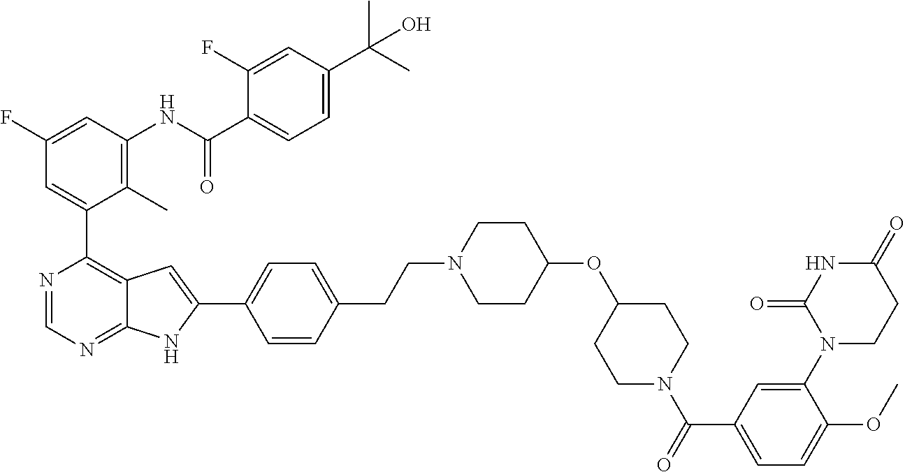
O(C1CCN(CCC2=CC=C(C3=CC4=C(C5=CC(F)=CC(NC(=O)C6=CC=C(C(C)(O)C)C=C6F)=C5C)N=CN=C4N3)C=C2)CC1)C1CCN(C(=O)C2=CC=C(OC)C(N3CCC(=O)NC3=O)=C2)CC1
